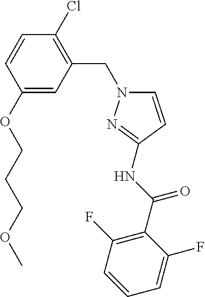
C1(OCCCOC)=CC(CN2C=CC(NC(C3=C(F)C=CC=C3F)=O)=N2)=C(Cl)C=C1
